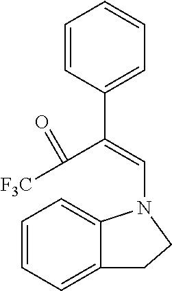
C1=CC(C(=CN2C3=CC=CC=C3CC2)C([F3C])=O)=CC=C1
